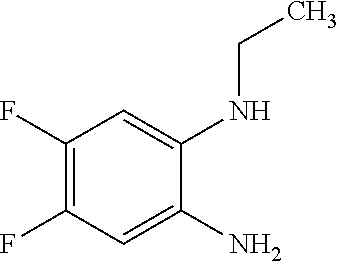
C1(F)=C(F)C=C(N)C(NCC)=C1
